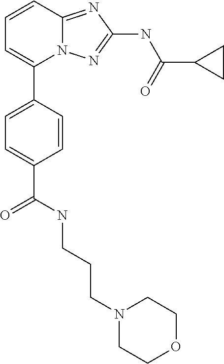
C1=CC2=NC(NC(C3CC3)=O)=NN2C(C2=CC=C(C(NCCCN3CCOCC3)=O)C=C2)=C1
